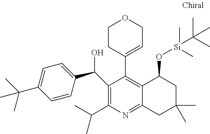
C1(C(C2=CC=C(C(C)(C)C)C=C2)O)=C(C(C)C)N=C2C(=C1C1=CCOCC1)C(O[Si](C)(C)C(C)(C)C)CC(C)(C)C2
